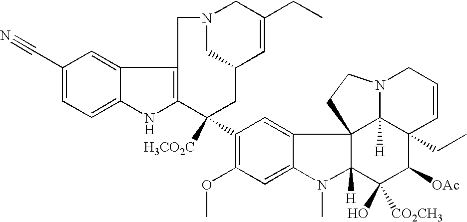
C1(C#N)=CC=C2C(=C1)C1=C(N2)C([H3CO2C])(C2=C(OC)C=C3C(=C2)C24C([H])(N3C)C(O)([CO2CH3])C([OAc])C3(CC)C2([H])N(CC=C3)CC4)CC2C=C(CC)CN(C2)C1
